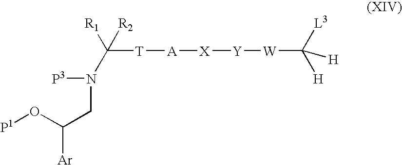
[P1]OC([Ar])CN([P3])C([T][A][X][Y][W]C([L3])([H])[H])([R1])[R2]
